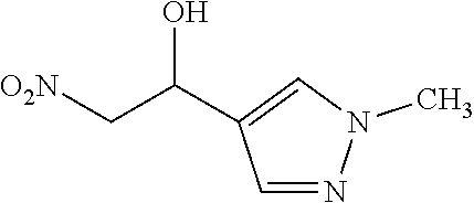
C(C1=CN(C)N=C1)(C[O2N])O
